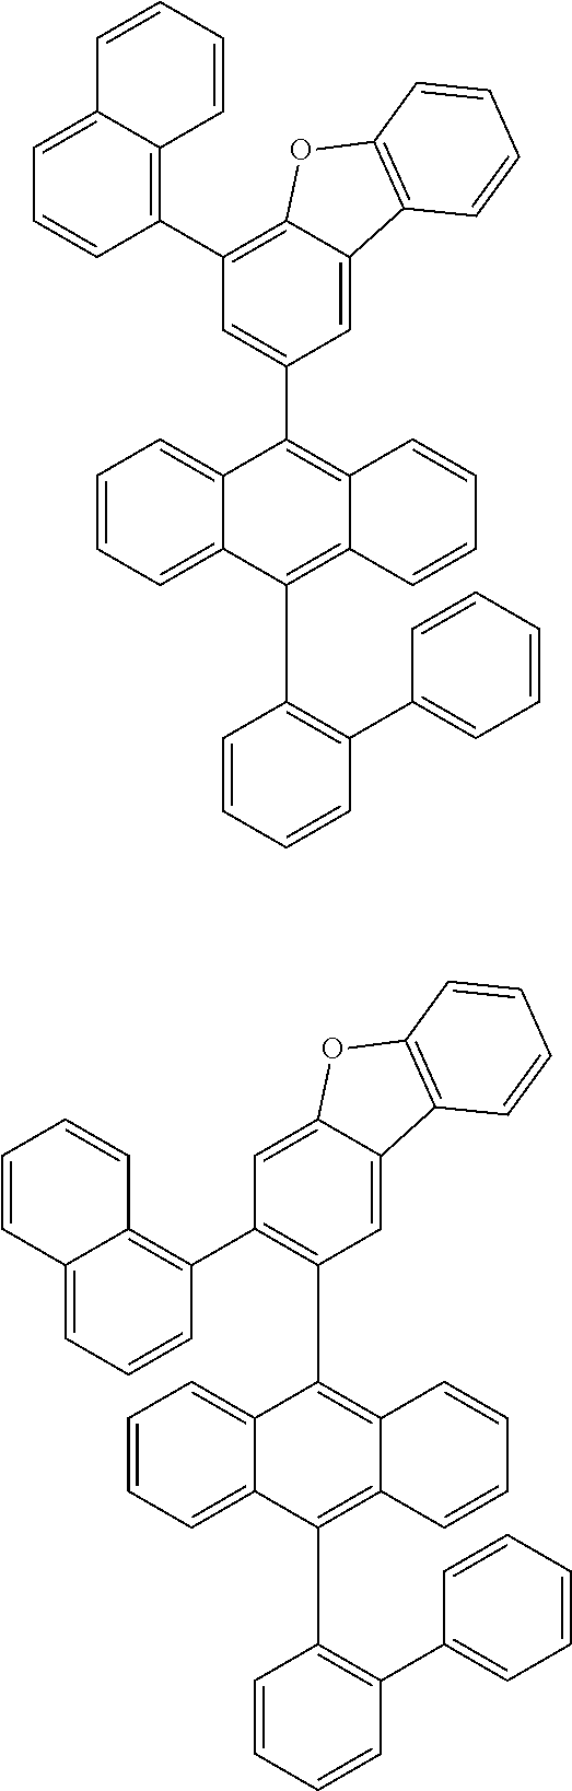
C1=CC=C2C(=C1)C(C1=CC(C3=C4C(=CC=C3)C=CC=C4)=C3C(=C1)C1=C(O3)C=CC=C1)=C1C(=C2C2=C(C3=CC=CC=C3)C=CC=C2)C=CC=C1.C1=CC=C2C(=C1)C(C1=C(C3=C4C(=CC=C3)C=CC=C4)C=C3C(=C1)C1=C(O3)C=CC=C1)=C1C(=C2C2=C(C3=CC=CC=C3)C=CC=C2)C=CC=C1
